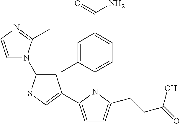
C1=C(C2=CSC(N3C=CN=C3C)=C2)N(C2=CC=C(C(=O)N)C=C2C)C(CCC(=O)O)=C1
